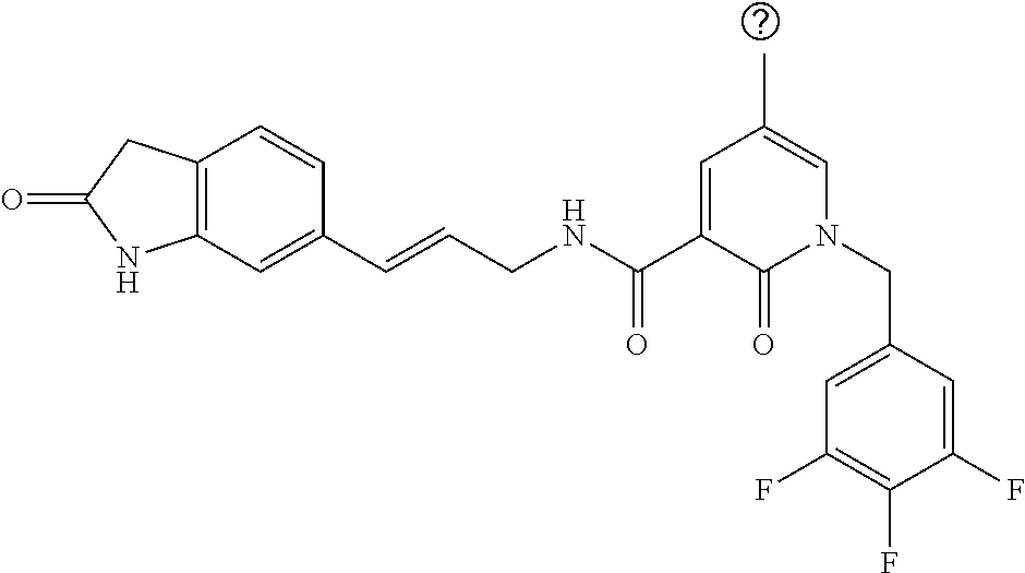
C12=C(C=C(C=CCNC(C3=CC(C)=CN(CC4=CC(F)=C(F)C(F)=C4)C3=O)=O)C=C1)NC(=O)C2
